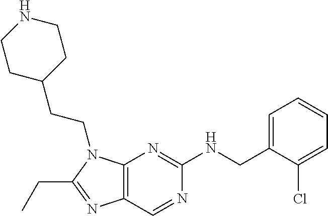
C12=C(N(CCC3CCNCC3)C(CC)=N1)N=C(NCC1=CC=CC=C1Cl)N=C2
